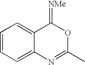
C1=CC=C2C(=C1)C(=[NMe])OC(C)=N2
